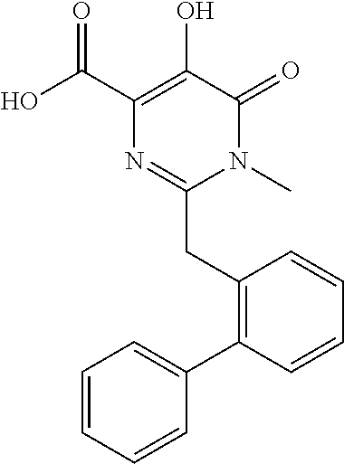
N1(C)C(=O)C(O)=C(C(O)=O)N=C1CC1=C(C2=CC=CC=C2)C=CC=C1
